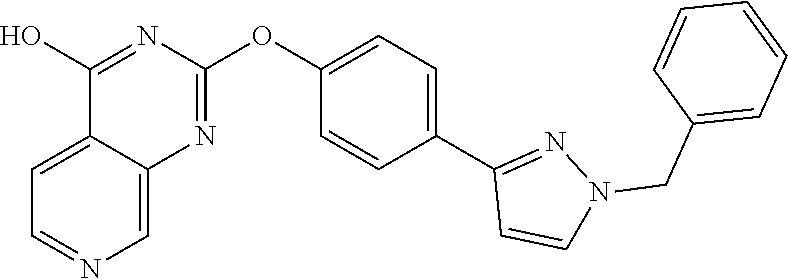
C12=CC=NC=C1N=C(OC1=CC=C(C3=NN(CC4=CC=CC=C4)C=C3)C=C1)N=C2O
